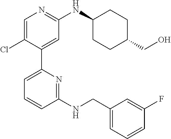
C1=C(Cl)C(C2=CC=CC(NCC3=CC=CC(F)=C3)=N2)=CC(NC2CCC(CO)CC2)=N1
